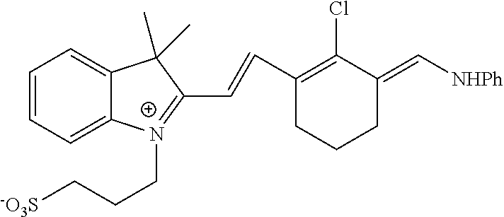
[NHPh]C=C1C(Cl)=C(C=CC2=[N+](CCC[-O3S])C3=CC=CC=C3C2(C)C)CCC1
